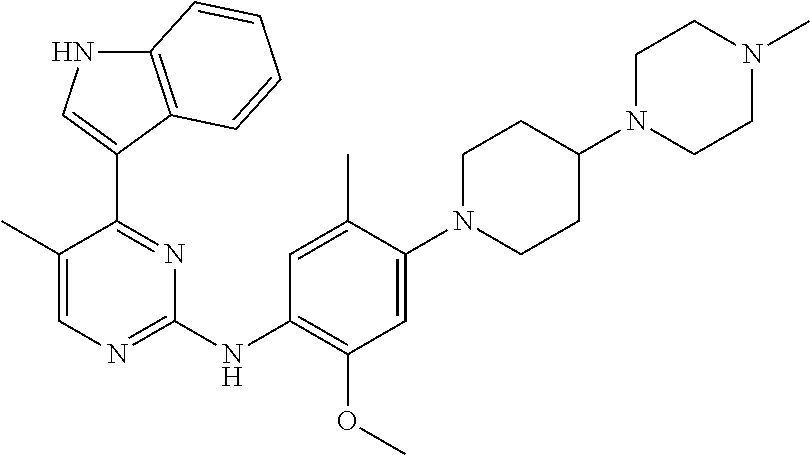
C1(C)=CN=C(NC2=C(OC)C=C(N3CCC(N4CCN(C)CC4)CC3)C(C)=C2)N=C1C1=CNC2=C1C=CC=C2
